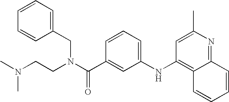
CN(CCN(C(C1=CC(NC2=C3C(=NC(C)=C2)C=CC=C3)=CC=C1)=O)CC1=CC=CC=C1)C
